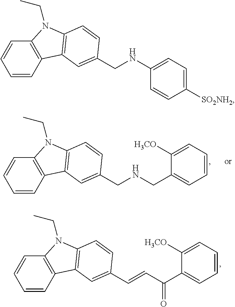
C(NCC1=CC2=C(N(CC)C3=C2C=CC=C3)C=C1)C1=CC=CC=C1[H3CO].C(C=CC1=CC2=C(N(CC)C3=C2C=CC=C3)C=C1)(C1=CC=CC=C1[H3CO])=O.C1([SO2NH2])=CC=C(NCC2=CC3=C(N(CC)C4=C3C=CC=C4)C=C2)C=C1
